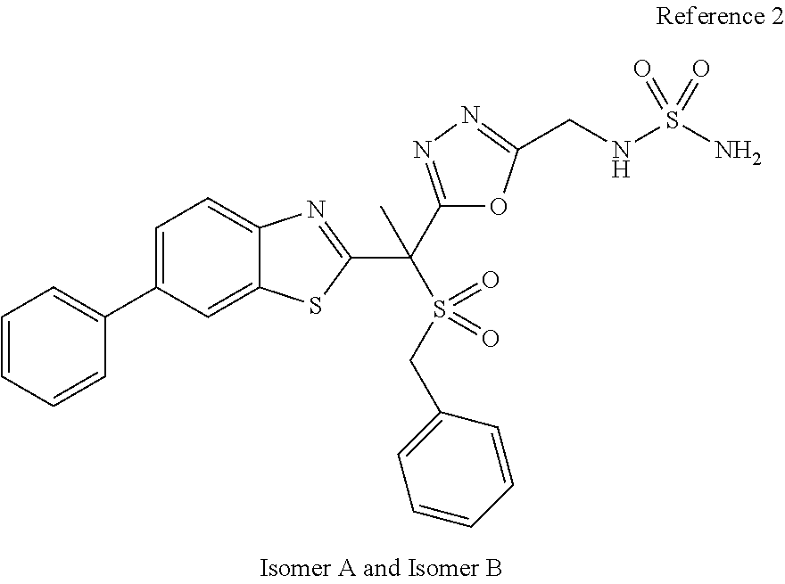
C1=CC=CC(C2=CC=C3C(=C2)SC(C(C2=NN=C(CNS(N)(=O)=O)O2)(S(CC2=CC=CC=C2)(=O)=O)C)=N3)=C1
